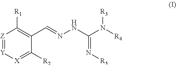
[Z]1=[Y][X]=C([R2])C(C=NNC(N([R4])[R3])=N[R5])=C1[R1]
